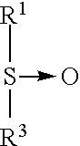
S(->O)([R1])[R3]
